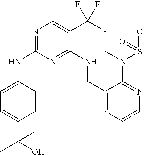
C1(NC2=CC=C(C(C)(O)C)C=C2)=NC=C(C(F)(F)F)C(NCC2=CC=CN=C2N(C)S(C)(=O)=O)=N1
